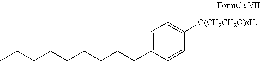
CCCCCCCCCC1=CC=C([O(CH2CH2O)xH])C=C1
